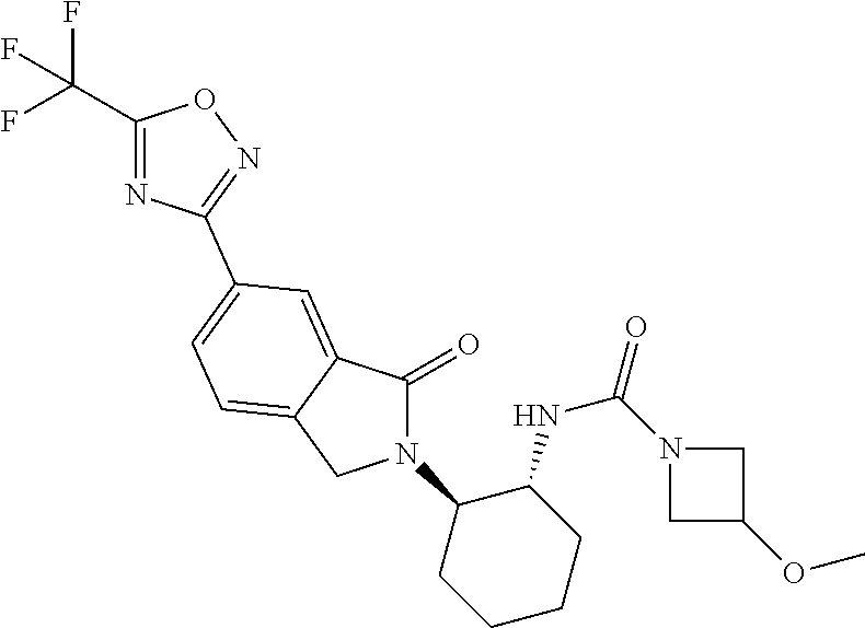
C1(=O)N(C2CCCCC2NC(N2CC(OC)C2)=O)CC2=CC=C(C3=NOC(C(F)(F)F)=N3)C=C12
